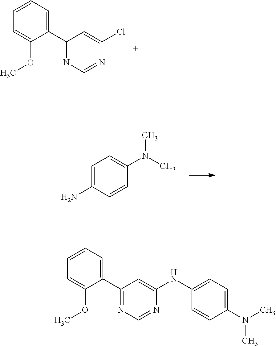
C1(C2=NC=NC(NC3=CC=C(N(C)C)C=C3)=C2)=CC=CC=C1OC.C1(C2=NC=NC(Cl)=C2)=CC=CC=C1OC.C1=C(N)C=CC(N(C)C)=C1
